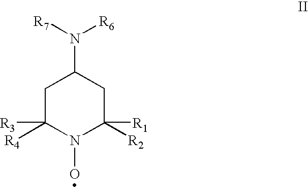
C1C([R4])([R3])N(O)C([R2])([R1])CC1N([R7])[R6]
